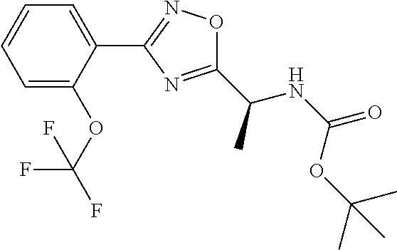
C1=CC=C(OC(F)(F)F)C(C2=NOC(C(NC(=O)OC(C)(C)C)C)=N2)=C1
